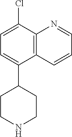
C1CC(C2=CC=C(Cl)C3=C2C=CC=N3)CCN1
